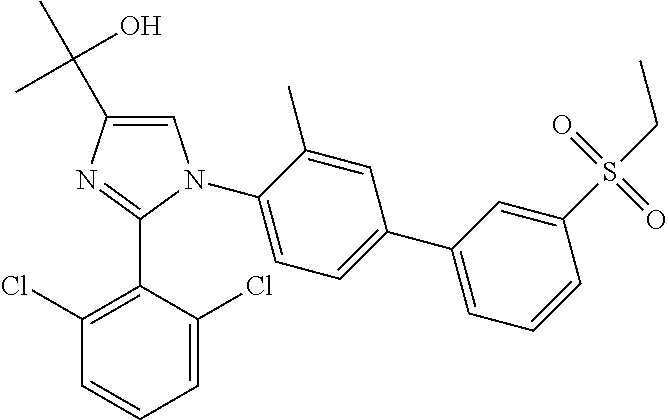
C1=C(C(C)(O)C)N=C(C2=C(Cl)C=CC=C2Cl)N1C1=CC=C(C2=CC=CC(S(=O)(=O)CC)=C2)C=C1C
